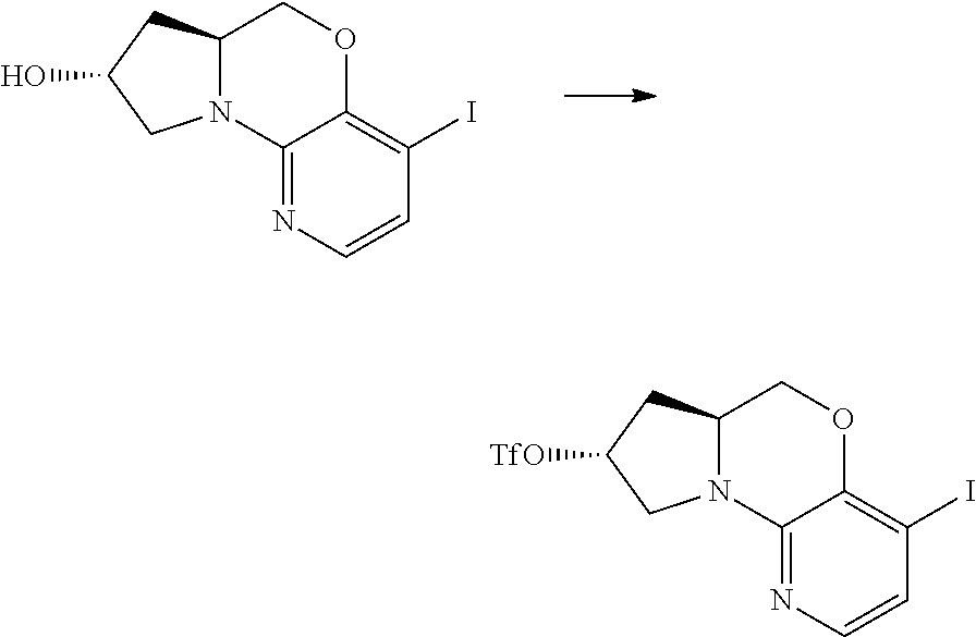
C12=NC=CC(I)=C1OCC1N2CC(O)C1.C12=NC=CC(I)=C1OCC1N2CC([TfO])C1
